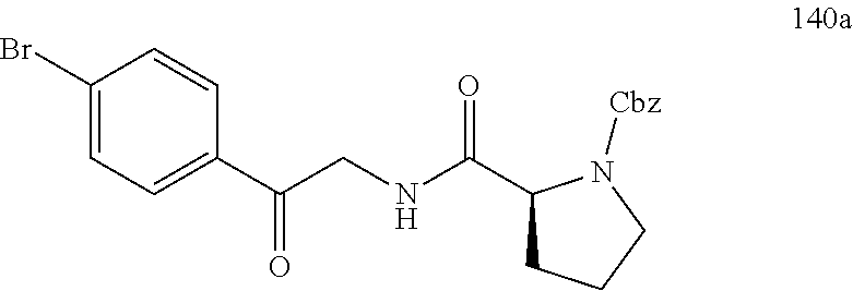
C1(C(NCC(C2=CC=C(Br)C=C2)=O)=O)CCCN1[Cbz]
